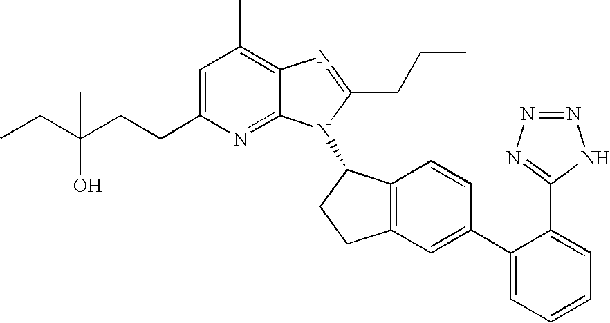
C1=C(CCC(CC)(O)C)N=C2C(=C1C)N=C(CCC)N2C1C2=C(CC1)C=C(C1=CC=CC=C1C1=NN=NN1)C=C2
